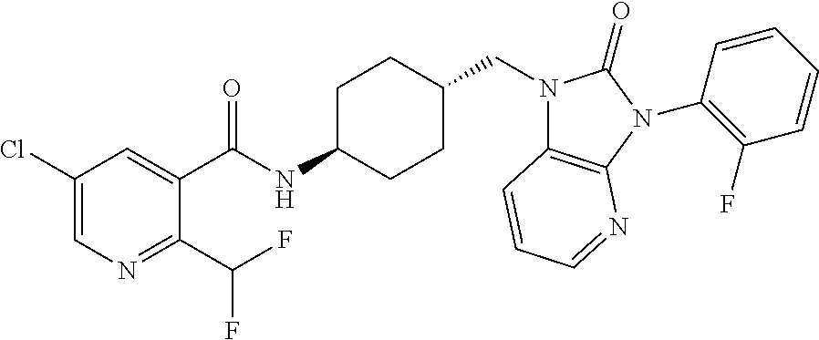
C1(Cl)=CN=C(C(F)F)C(C(NC2CCC(CN3C4=C(N(C5=C(F)C=CC=C5)C3=O)N=CC=C4)CC2)=O)=C1
